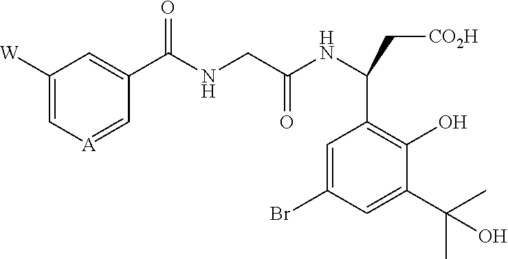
C1([W])=C[A]=CC(C(NCC(NC(C[CO2H])C2=C(O)C(C(C)(C)O)=CC(Br)=C2)=O)=O)=C1
